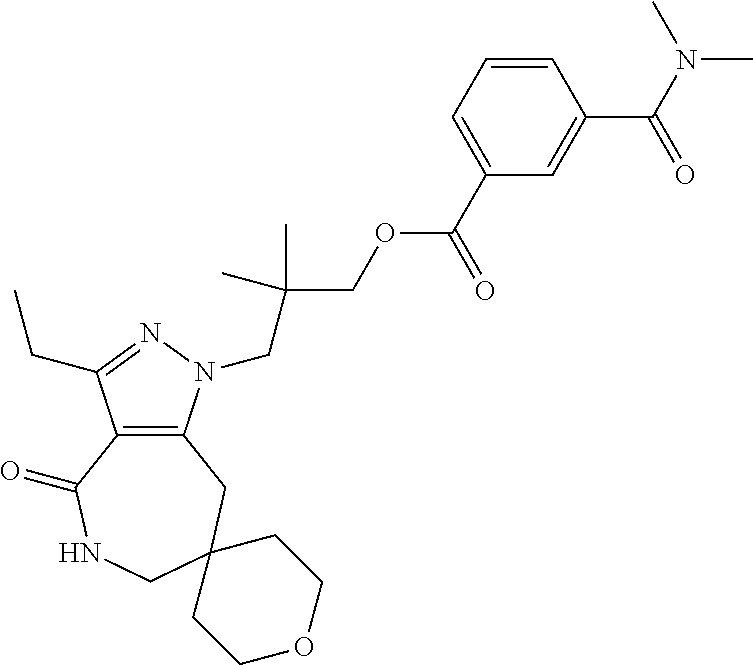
C12=C(CC3(CNC1=O)CCOCC3)N(CC(COC(C1=CC=CC(C(=O)N(C)C)=C1)=O)(C)C)N=C2CC
